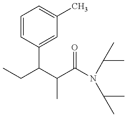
CCC(C(C(N(C(C)C)C(C)C)=O)C)C1=CC(C)=CC=C1
